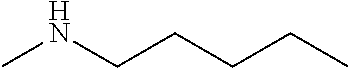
C(CCNC)CC
